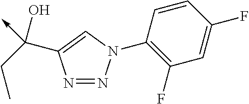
C<-C(C1=CN(C2=C(F)C=C(F)C=C2)N=N1)(CC)O
